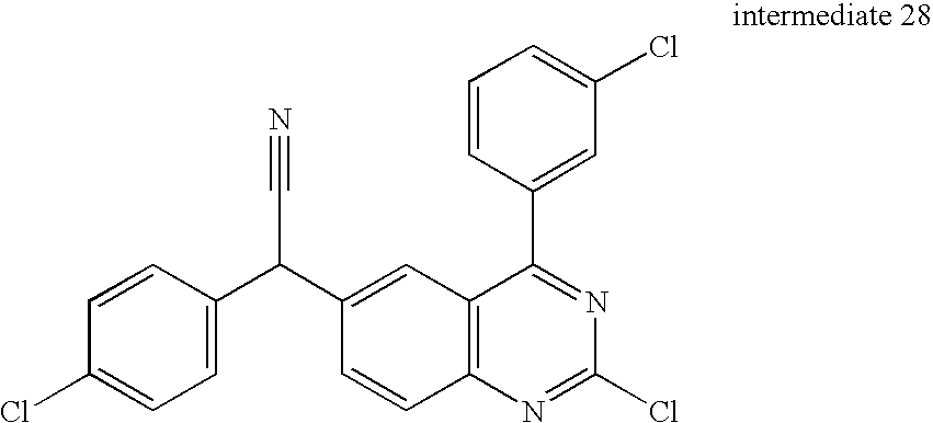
C1=CC(C(C2=CC3=C(C=C2)N=C(Cl)N=C3C2=CC(Cl)=CC=C2)C#N)=CC=C1Cl
